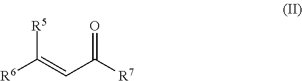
[R6]C(=CC([R7])=O)[R5]
